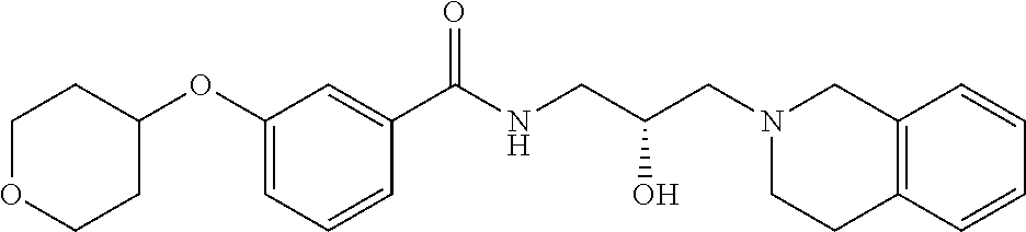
C1(OC2CCOCC2)=CC=CC(C(NCC(CN2CCC3=C(C2)C=CC=C3)O)=O)=C1
